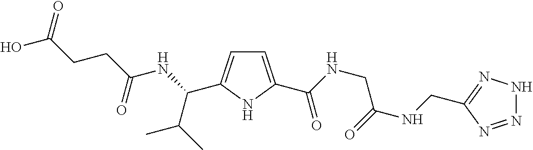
C1=C(C(=O)NCC(=O)NCC2=NNN=N2)NC(C(NC(CCC(O)=O)=O)C(C)C)=C1
